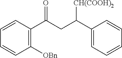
C1=CC(C(CC(C2=CC=CC=C2)[CH(COOH)2])=O)=C([OBn])C=C1
